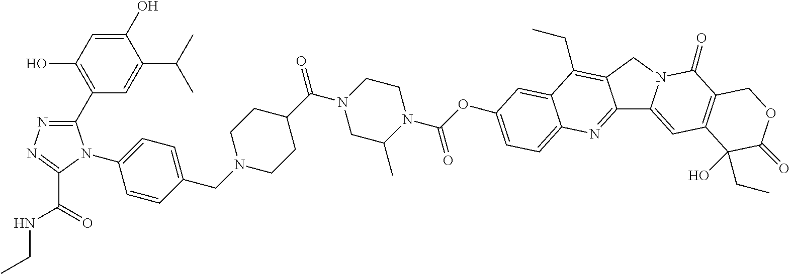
C1(C2=C(O)C=C(O)C(C(C)C)=C2)=NN=C(C(=O)NCC)N1C1=CC=C(CN2CCC(C(N3CCN(C(OC4=CC=C5C(=C4)C(CC)=C4C(=N5)C5=CC6=C(C(=O)N5C4)COC(=O)C6(CC)O)=O)C(C)C3)=O)CC2)C=C1
